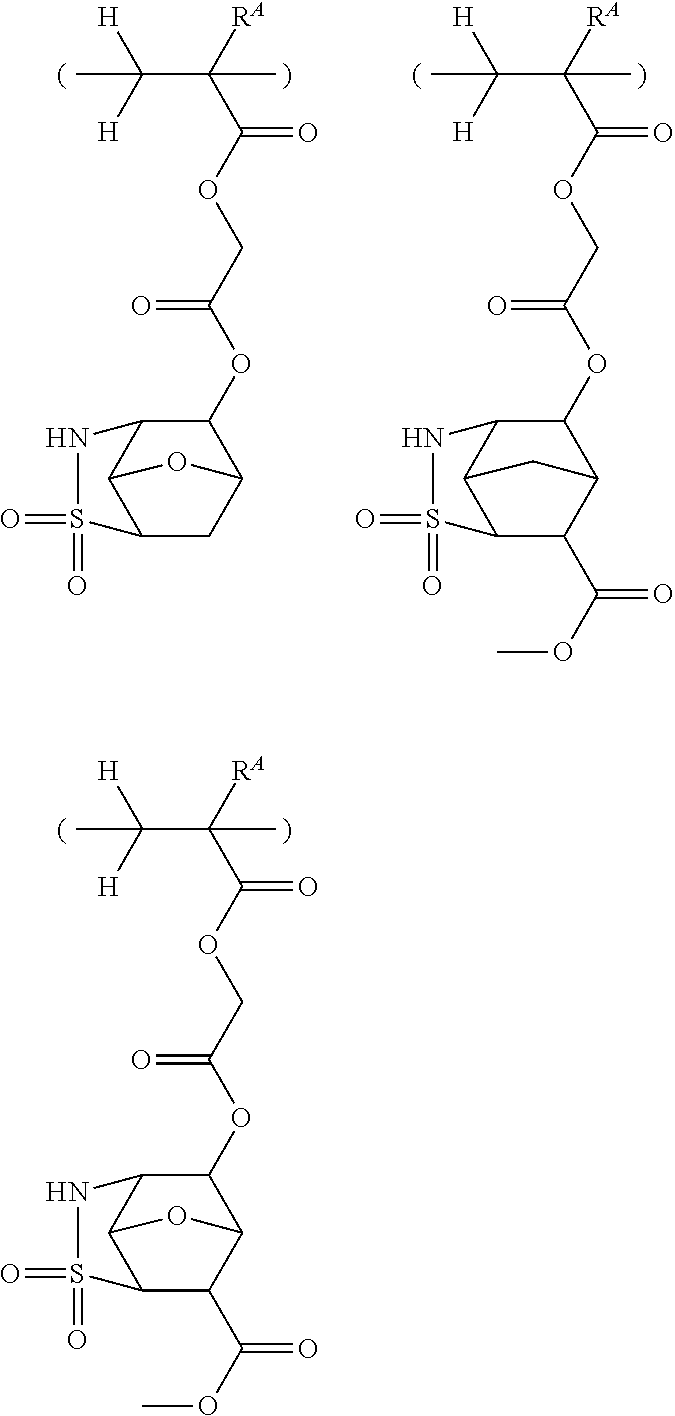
O(C(C([RA])(C([H])([H])C)C)=O)CC(=O)OC1C2C3C(C(C(OC)=O)C1O3)S(=O)(=O)N2.O(C(C([RA])(C([H])([H])C)C)=O)CC(=O)OC1C2C3C(CC1O3)S(=O)(=O)N2.O(C(C([RA])(C([H])([H])C)C)=O)CC(=O)OC1C2C3C(C(C(OC)=O)C1C3)S(=O)(=O)N2
